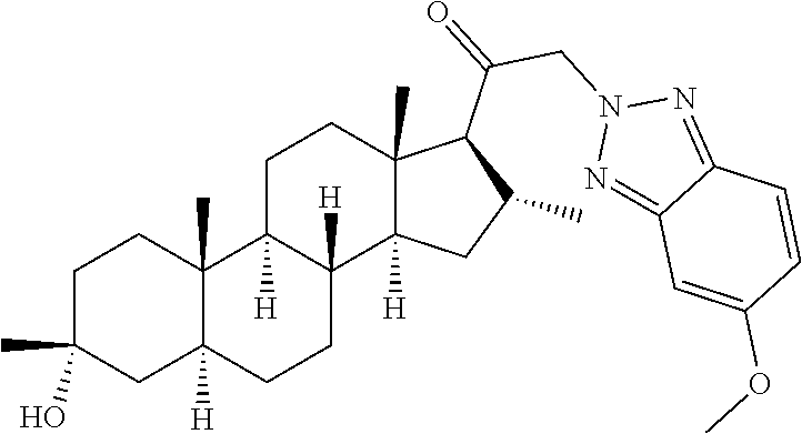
C1C(C)(O)CC2([H])C(C)(C1)C1([H])C([H])(CC2)C2([H])C(C)(CC1)C(C(CN1N=C3C(=N1)C=CC(OC)=C3)=O)C(C)C2
